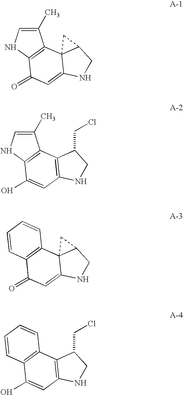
C1(C)=CNC2=C1C13C(=CC2=O)NCC1C3.C1(C)=CNC2=C1C1=C(C=C2O)NCC1CCl.C12=C(C34C(=CC1=O)NCC3C4)C=CC=C2.C12=C(C3=C(C=C1O)NCC3CCl)C=CC=C2
